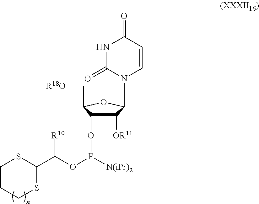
C1=CC(=O)NC(=O)N1C1C([OR11])C(OP(OC(C2SCCCS2)[R10])[N(iPr)2])C(C[R18O])O1
